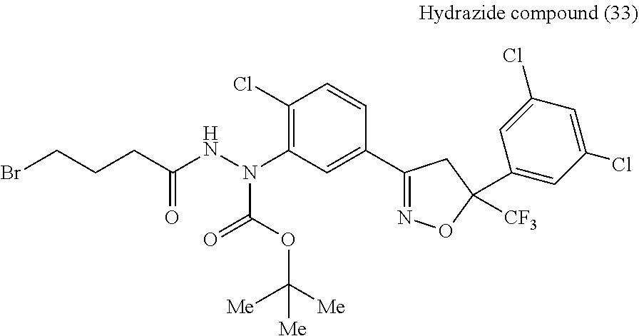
C(CC(NN(C1=C(Cl)C=CC(C2=NOC(C3=CC(Cl)=CC(Cl)=C3)([CF3])C2)=C1)C(OC([Me])([Me])[Me])=O)=O)CBr
